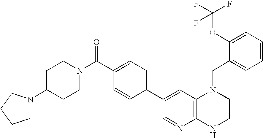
C1N(C2CCN(C(C3=CC=C(C4=CC5=C(N=C4)NCCN5CC4=CC=CC=C4OC(F)(F)F)C=C3)=O)CC2)CCC1
